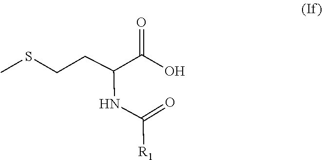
C(SC)CC(C(O)=O)NC([R1])=O
